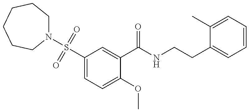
N1(S(C2=CC=C(OC)C(C(=O)NCCC3=CC=CC=C3C)=C2)(=O)=O)CCCCCC1
